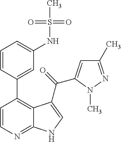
C1=CC(C2=C3C(=NC=C2)NC=C3C(=O)C2=CC(C)=NN2C)=CC(NS(C)(=O)=O)=C1
